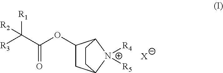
C1(OC(C([R3])([R1])[R2])=O)CC2N([R4])([R5])C1CC2.[X]
